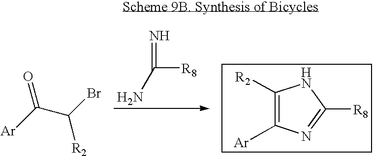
[Ar]C(C([R2])Br)=O.NC([R8])=N.C1([R2])=C([Ar])N=C([R8])N1
